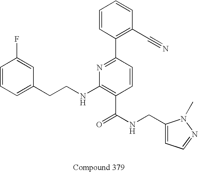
C1=CC=C(CCNC2=C(C(NCC3=CC=NN3C)=O)C=CC(C3=C(C#N)C=CC=C3)=N2)C=C1F
